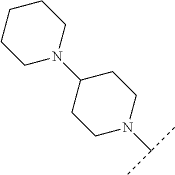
C1(N2CCCCC2)CCN(C(C)C)CC1
